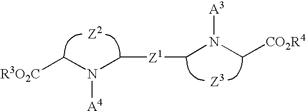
[R3O2C]CN(C[Z1]CN(C[CO2R4])[A3])[A4].[Z2].[Z3]
